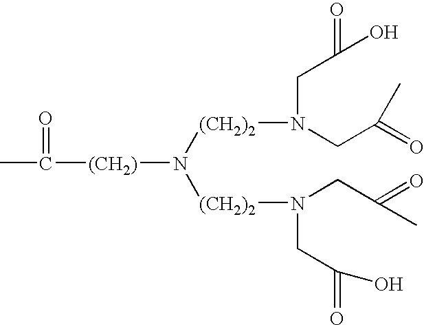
[(CH2)](N([(CH2)2]N(CC(=O)C)CC(O)=O)[(CH2)2]N(CC(C)=O)CC(O)=O)C(C)=O
